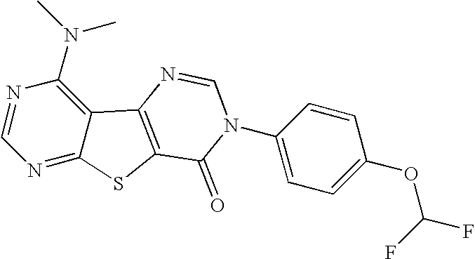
C1=NC(N(C)C)=C2C(=N1)SC1=C2N=CN(C2=CC=C(OC(F)F)C=C2)C1=O
